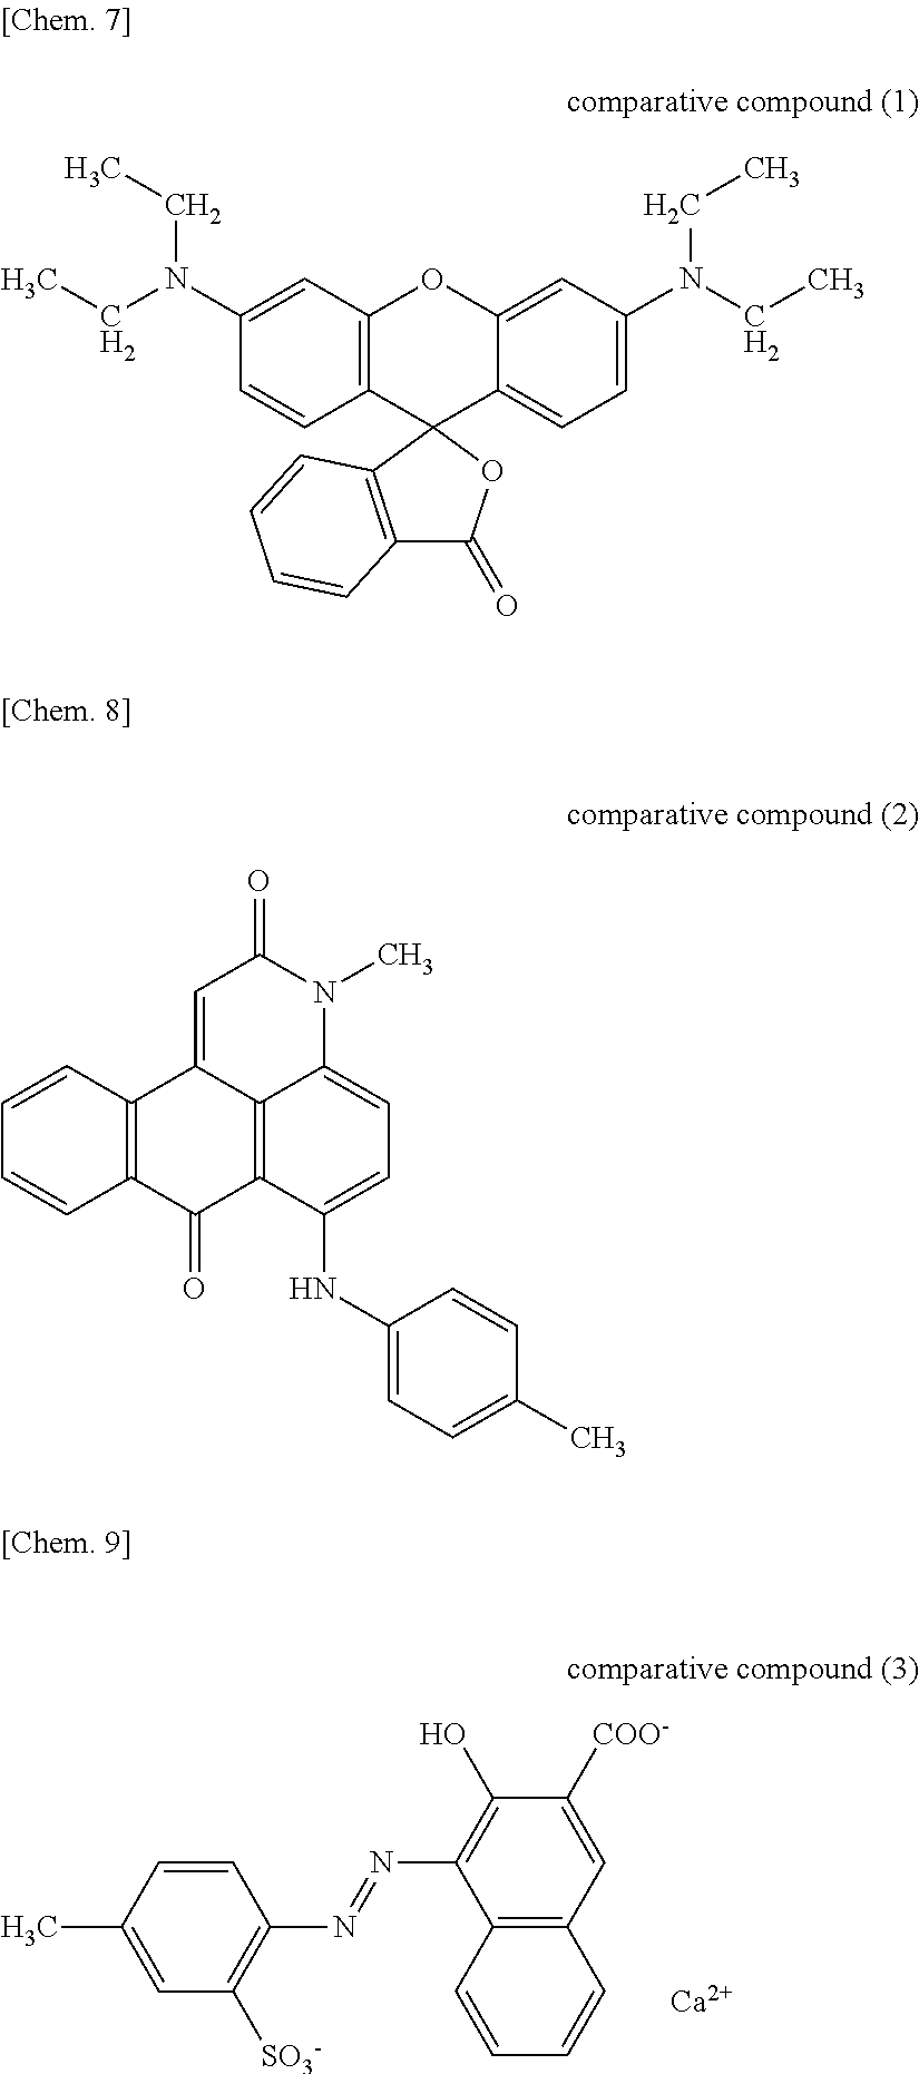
C1=CC(C)=CC([SO3-])=C1N=NC1=C(O)C([COO-])=CC2=C1C=CC=C2.[Ca].C1(N(CC)CC)=CC2=C(C=C1)C1(C3=CC=C(N(CC)CC)C=C3O2)C2=C(C(=O)O1)C=CC=C2.C1=C2C3=C(C(NC4=CC=C(C)C=C4)=CC=C3N(C)C1=O)C(=O)C1=C2C=CC=C1
